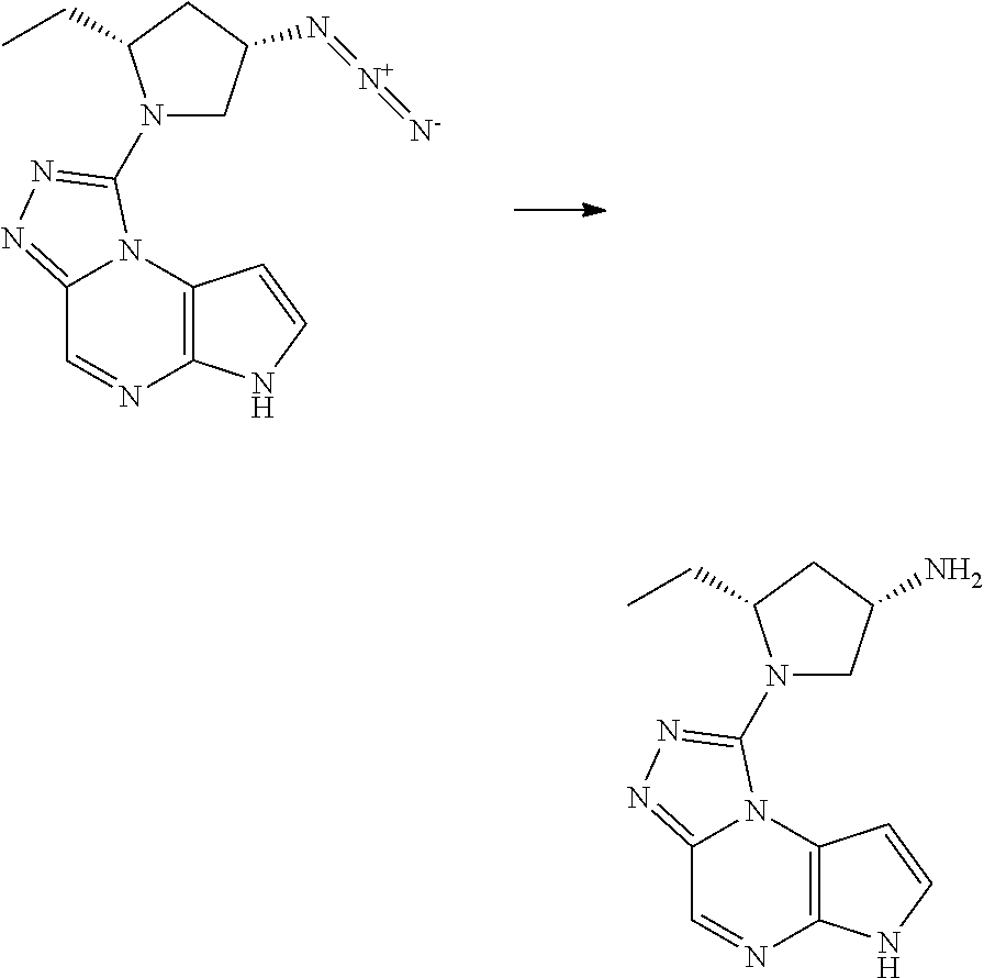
C12=C(NC=C1)N=CC1=NN=C(N3CC(N=[N+]=[N-])CC3CC)N21.C12=C(NC=C1)N=CC1=NN=C(N3CC(N)CC3CC)N21
